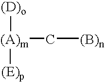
[(A)m]([(D)o])([(E)p])C[(B)n]
